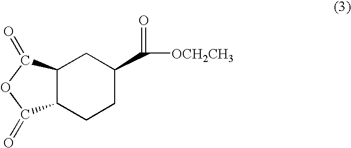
C12C(CCC(C([OCH2CH3])=O)C1)C(=O)OC2=O
